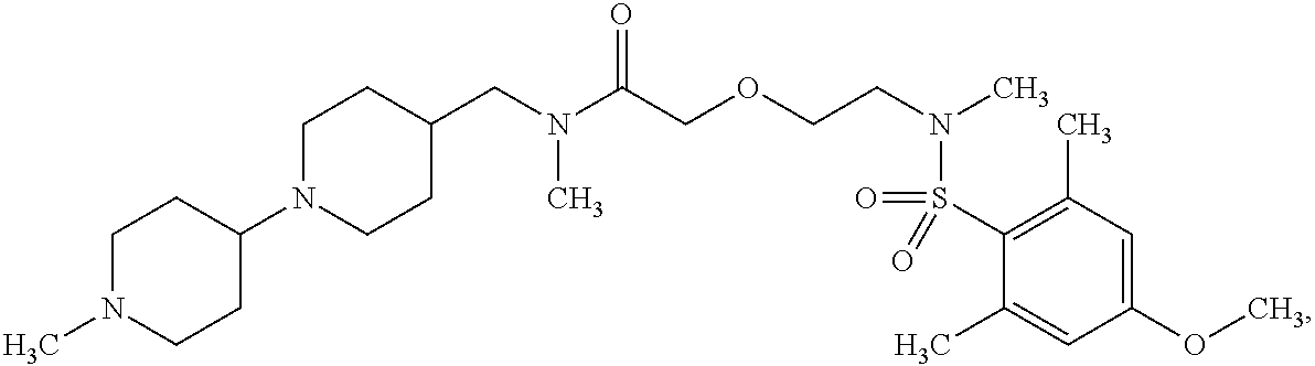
C1(CN(C(COCCN(C)S(=O)(C2=C(C)C=C(OC)C=C2C)=O)=O)C)CCN(C2CCN(C)CC2)CC1
